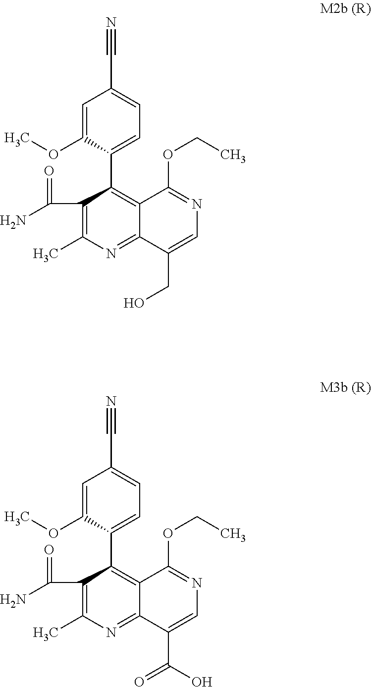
C12=C(C3=CC=C(C#N)C=C3OC)C(C(=O)N)=C(C)N=C1C(CO)=CN=C2OCC.C12=C(C3=CC=C(C#N)C=C3OC)C(C(=O)N)=C(C)N=C1C(C(=O)O)=CN=C2OCC
